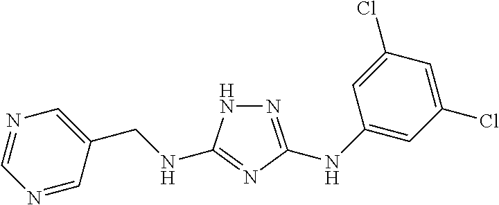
N1=C(NC2=CC(Cl)=CC(Cl)=C2)N=C(NCC2=CN=CN=C2)N1
